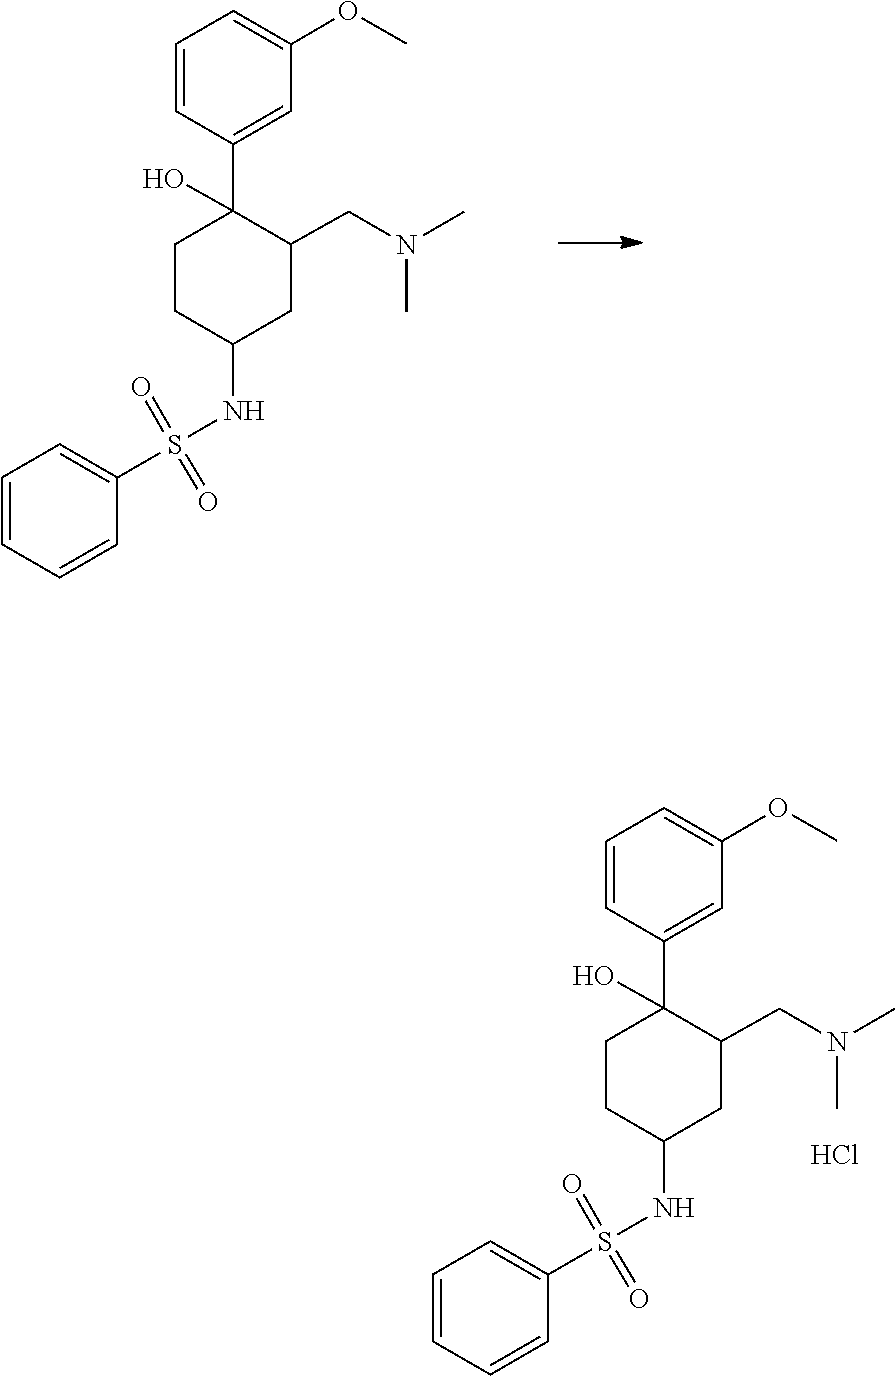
S(=O)(C1=CC=CC=C1)(=O)NC1CC(CN(C)C)C(C2=CC(OC)=CC=C2)(O)CC1.S(=O)(C1=CC=CC=C1)(=O)NC1CC(CN(C)C)C(C2=CC(OC)=CC=C2)(O)CC1.Cl
